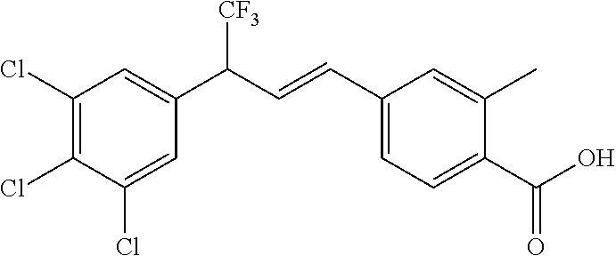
ClC1=C(Cl)C(Cl)=CC(C(C=CC2=CC=C(C(O)=O)C(C)=C2)[CF3])=C1
